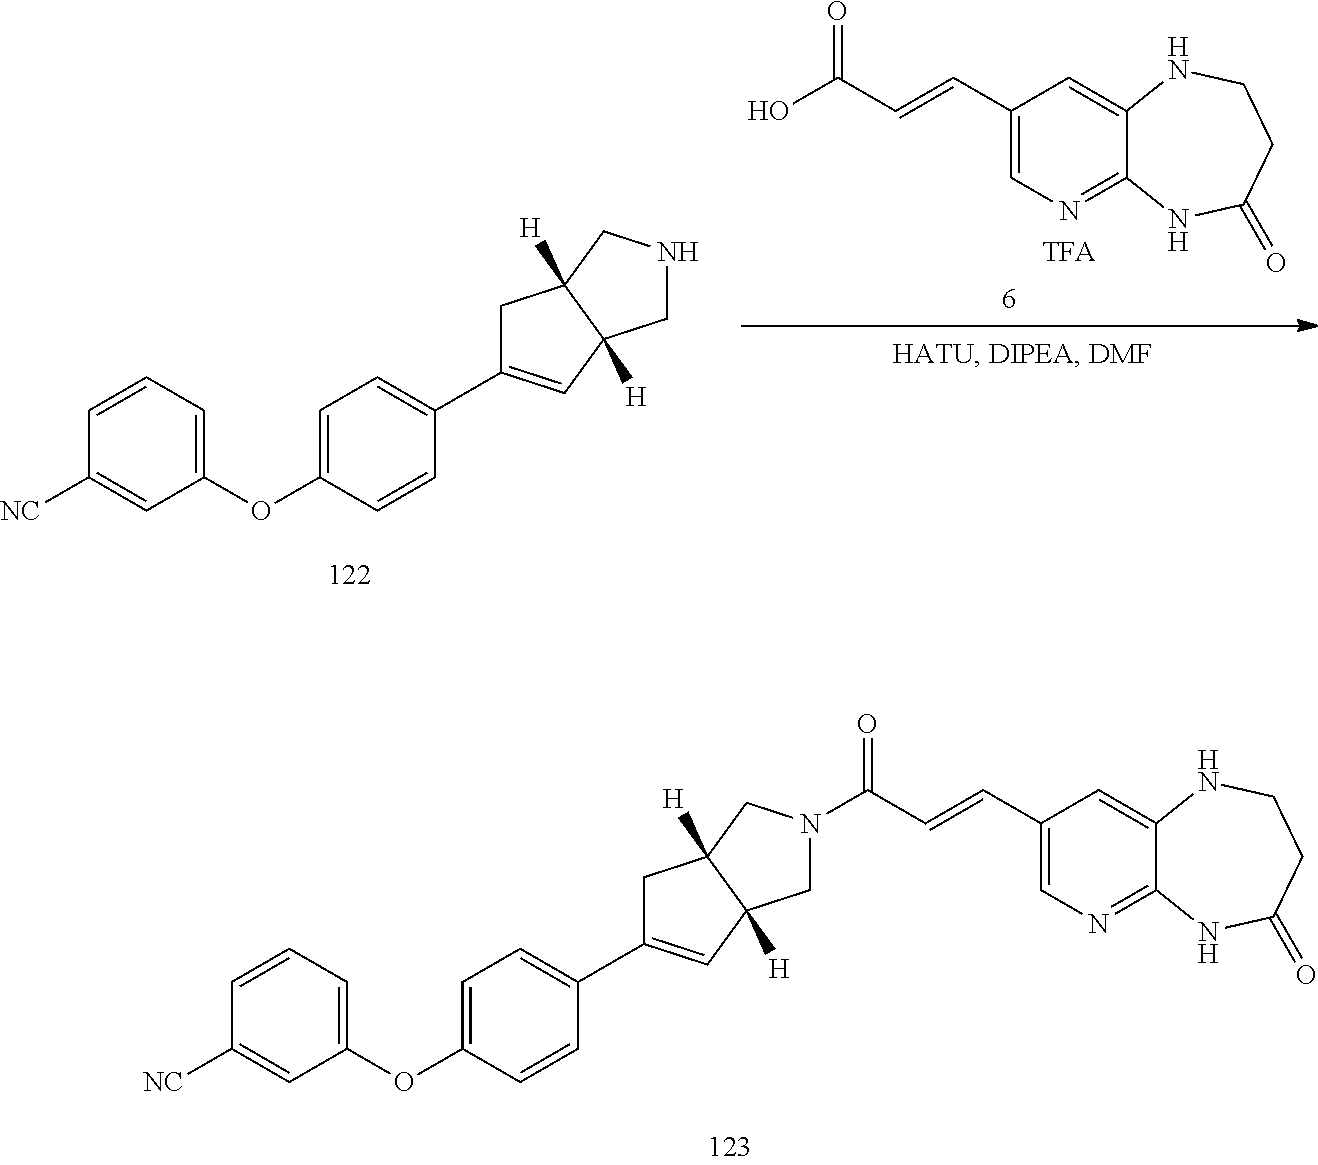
C1(C=CC(=O)N2CC3([H])C([H])(C2)CC(C2=CC=C(OC4=CC=CC([NC])=C4)C=C2)=C3)=CN=C2C(=C1)NCCC(=O)N2.C1(C=CC(O)=O)=CN=C2C(=C1)NCCC(=O)N2.C1=C(OC2=CC=CC([NC])=C2)C=CC(C2=CC3([H])CNCC3([H])C2)=C1
